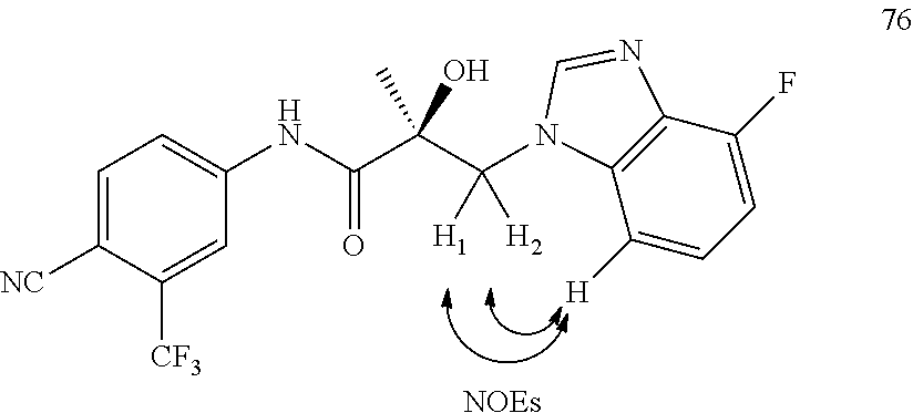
C(C(=O)NC1=CC=C([NC])C([CF3])=C1)(C)(O)C(N1C2=C(C(F)=CC=C2[H])N=C1)([H1])[H2].[NOEs]
